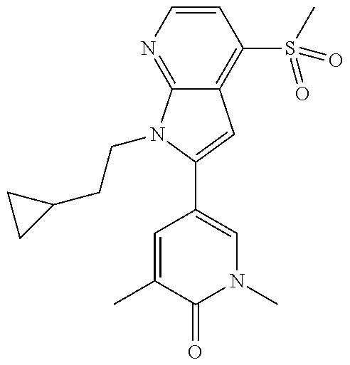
C12=C(S(C)(=O)=O)C=CN=C1N(CCC1CC1)C(C1=CN(C)C(=O)C(C)=C1)=C2
